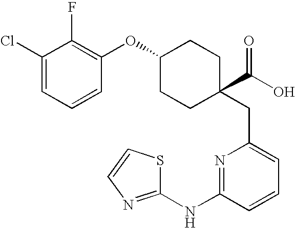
C1(NC2=NC(CC3(C(O)=O)CCC(OC4=C(F)C(Cl)=CC=C4)CC3)=CC=C2)=NC=CS1
